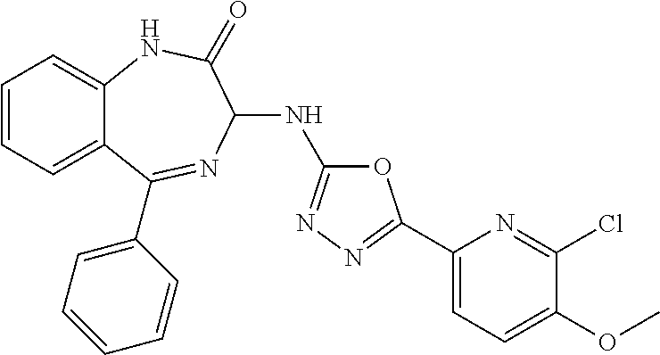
C1=CC=C2C(=C1)NC(=O)C(NC1=NN=C(C3=CC=C(OC)C(Cl)=N3)O1)N=C2C1=CC=CC=C1
